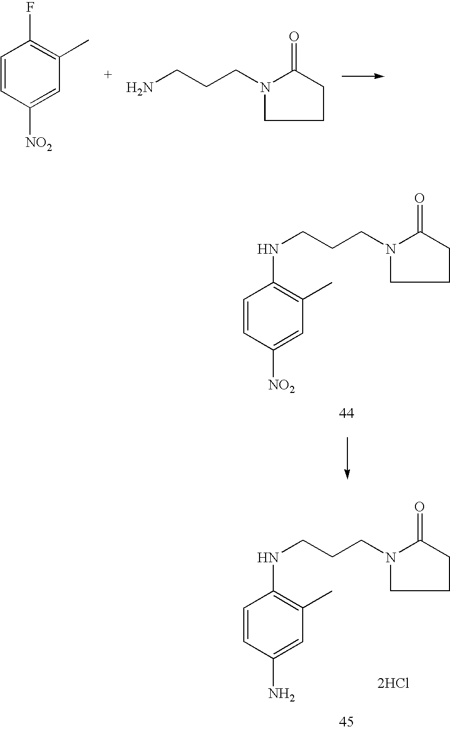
N(CCCN1CCCC1=O)C1=C(C)C=C([NO2])C=C1.[2HCl].N(CCCN1CCCC1=O)C1=C(C)C=C(N)C=C1.C1=CC([NO2])=CC(C)=C1F.C(CCN1C(=O)CCC1)N
